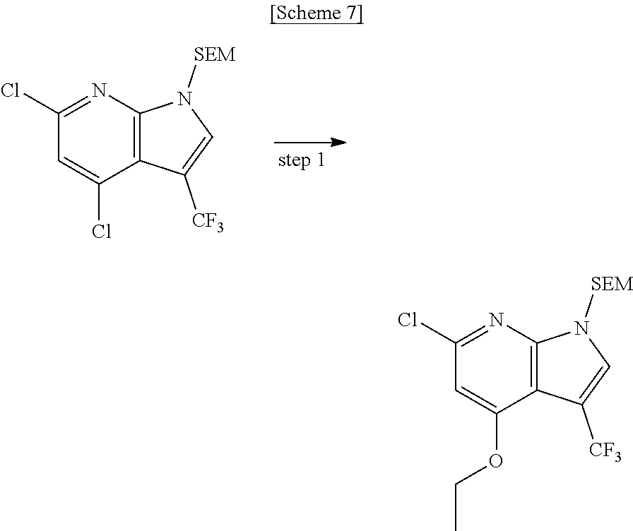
C1(Cl)=CC(Cl)=NC2=C1C([CF3])=CN2[SEM].C1(Cl)=NC2=C(C(OCC)=C1)C([CF3])=CN2[SEM]
